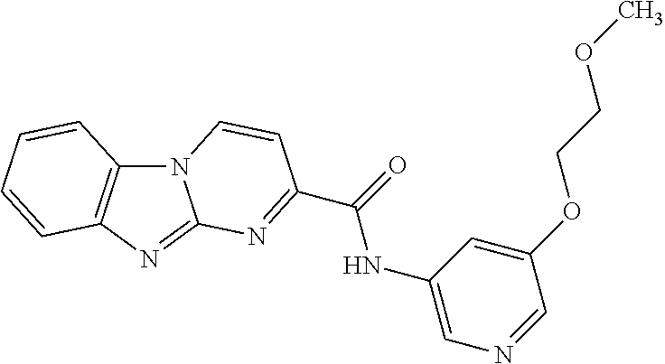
N12C3=C(N=C1N=C(C(NC1=CN=CC(OCCOC)=C1)=O)C=C2)C=CC=C3
